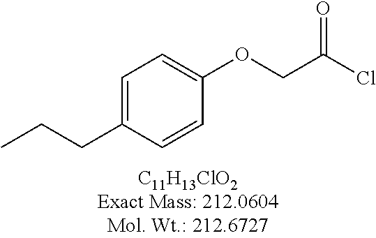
C1=C(CCC)C=CC(OCC(Cl)=O)=C1
